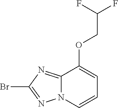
N12C(=NC(Br)=N1)C(OCC(F)F)=CC=C2
